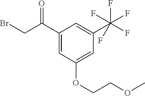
C1(C(CBr)=O)=CC(OCCOC)=CC(C(F)(F)(F)(F)F)=C1
